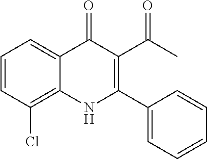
C1=CC(Cl)=C2C(=C1)C(=O)C(C(C)=O)=C(C1=CC=CC=C1)N2
